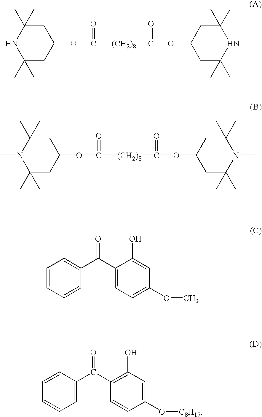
C1(C)(C)NC(C)(C)CC(OC(=O)[(CH2)8]C(=O)OC2CC(C)(C)NC(C)(C)C2)C1.C1=CC=CC(C(C2=CC=C(OC)C=C2O)=O)=C1.C1=CC(C(C2=C(O)C=C(O[C8H17])C=C2)=O)=CC=C1.C1(C)(C)N(C)C(C)(C)CC(OC(=O)[(CH2)8]C(=O)OC2CC(C)(C)N(C)C(C)(C)C2)C1
